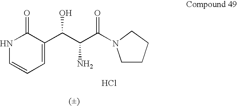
N1C=CC=C(C(C(N)C(=O)N2CCCC2)O)C1=O.Cl
